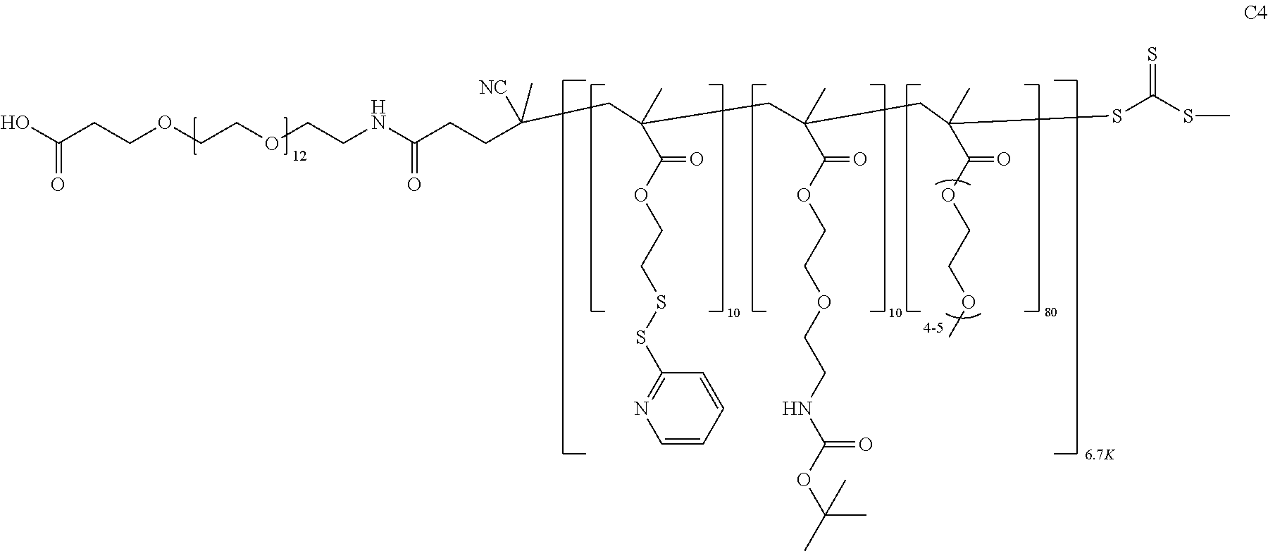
C1=CC=CC(SSCCOC(C(C)(CC(CCC(NCCOCCOCCC(O)=O)=O)(C)[NC])CC(C)(C(OCCOCCNC(OC(C)(C)C)=O)=O)CC(C)(C(OCCOC)=O)SC(=S)SC)=O)=N1
